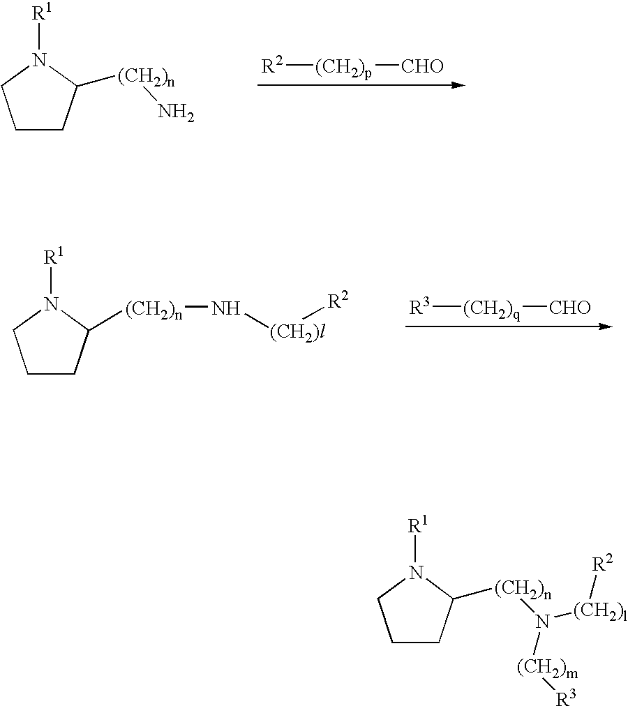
[R2][(CH2)p][CHO].C1CC([(CH2)n]N)N([R1])C1.[R3][(CH2)q][CHO].C1CC([(CH2)n]N[(CH2)l][R2])N([R1])C1.C1CC([(CH2)n]N([(CH2)m][R3])[(CH2)l][R2])N([R1])C1
